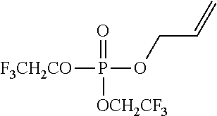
[F3CH2CO]P(OCC=C)(=O)[OCH2CF3]
